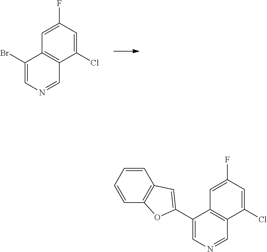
C1(Cl)=CC(F)=CC2=C1C=NC=C2Br.C1(Cl)=CC(F)=CC2=C1C=NC=C2C1=CC2=C(O1)C=CC=C2
